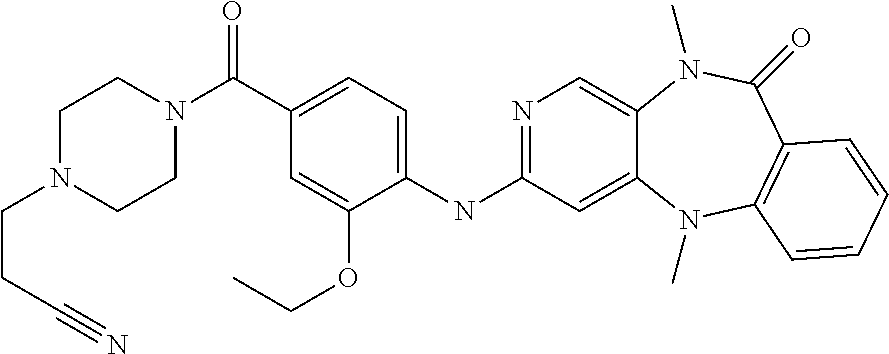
C(C1=CC=C(NC2=NC=C3C(=C2)N(C)C2=C(C(=O)N3C)C=CC=C2)C(OCC)=C1)(=O)N1CCN(CCC#N)CC1
